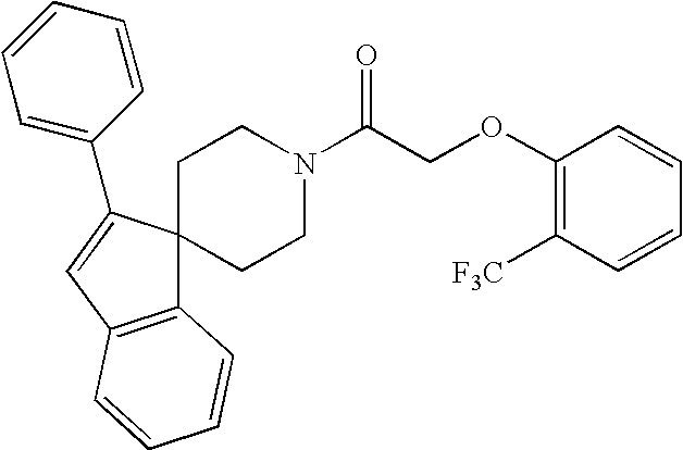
C12=C(C=C(C3=CC=CC=C3)C13CCN(C(COC1=C([F3C])C=CC=C1)=O)CC3)C=CC=C2
